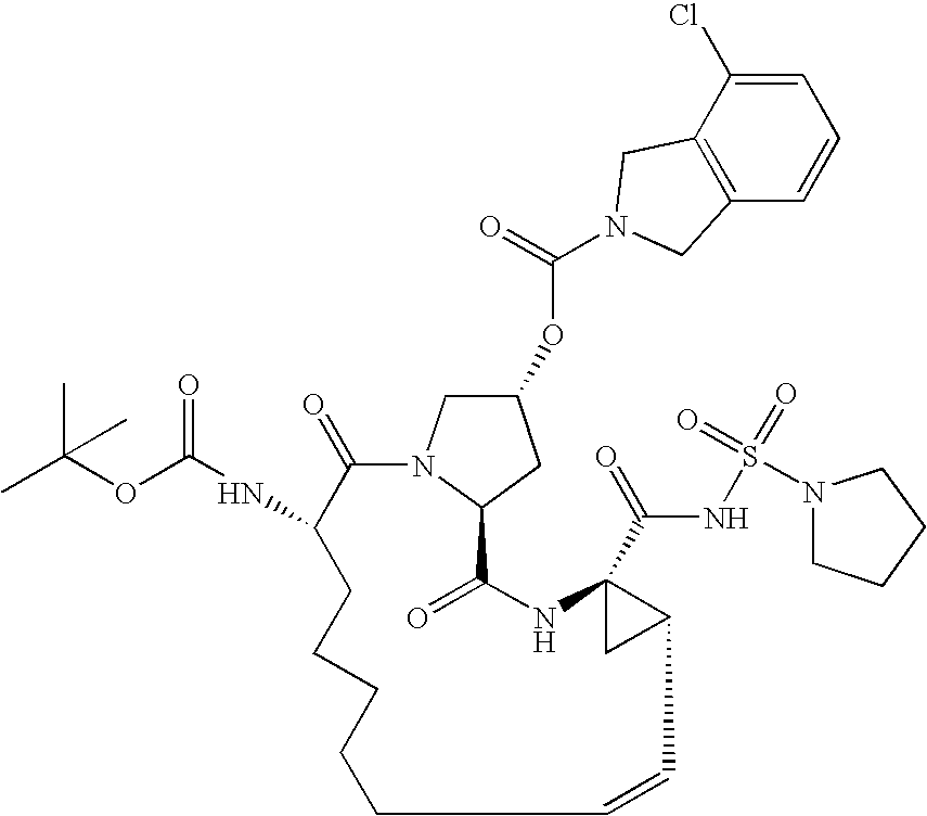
C1=C(Cl)C2=C(C=C1)CN(C(=O)OC1CN3C(C1)C(=O)NC1(C(=O)NS(=O)(=O)N4CCCC4)CC1C=CCCCCCC(NC(OC(C)(C)C)=O)C3=O)C2
